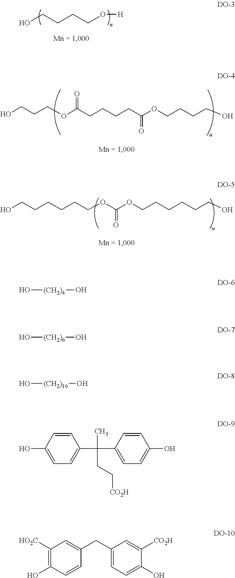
OCCCCO[H].OCCCOC(CCCCC(OCCCCO)=O)=O.OCCCCCCOC(OCCCCCCO)=O.O[(CH2)4]O.O[(CH2)6]O.O[(CH2)10]O.C1=CC(O)=CC=C1C(C1=CC=C(O)C=C1)(C)CC[CO2H].C1([HO2C])=C(O)C=CC(CC2=CC=C(O)C([CO2H])=C2)=C1
